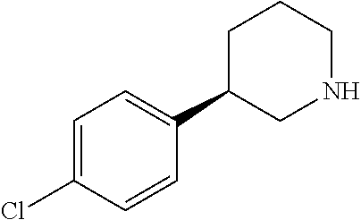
C1=C(Cl)C=CC(C2CNCCC2)=C1
